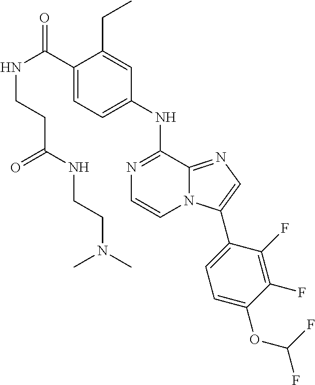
C1(C(NCCC(NCCN(C)C)=O)=O)=CC=C(NC2=NC=CN3C2=NC=C3C2=CC=C(OC(F)F)C(F)=C2F)C=C1CC
